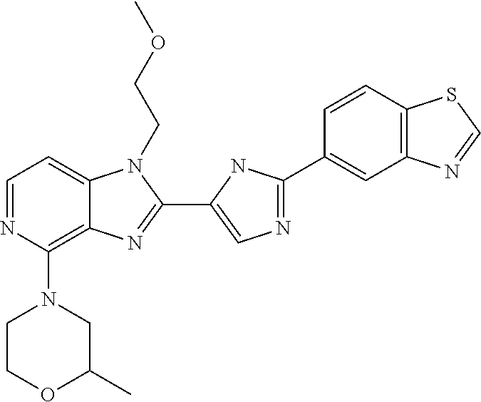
C1=NC(N2CCOC(C)C2)=C2C(=C1)N(CCOC)C(C1=CN=C(C3=CC4=C(C=C3)SC=N4)N1)=N2
